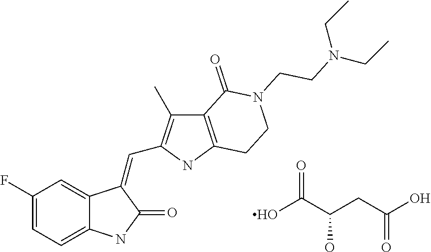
C1(F)=CC=C2C(=C1)C(=CC1=C(C)C3=C(N1)CCN(CCN(CC)CC)C3=O)C(=O)N2.OC(C(CC(O)=O)O)=O
